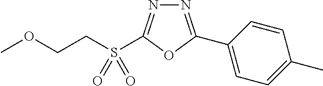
N1=C(C2=CC=C(C)C=C2)OC(S(CCOC)(=O)=O)=N1
